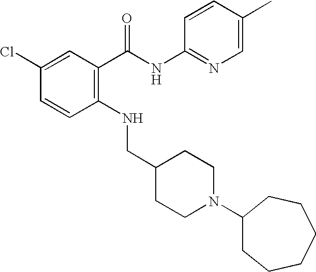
C1(Cl)=CC(C(NC2=NC=C(C)C=C2)=O)=C(NCC2CCN(C3CCCCCC3)CC2)C=C1
